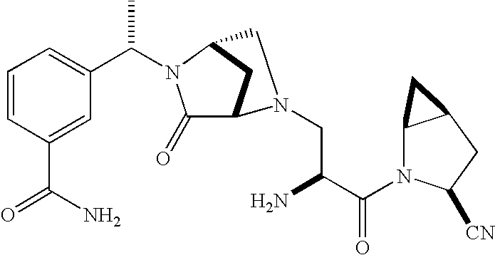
C1=CC=C(C(N2C(=O)C3CC2CN3CC(N)C(N2C3C(CC2[CN])C3)=O)C)C=C1C(N)=O
